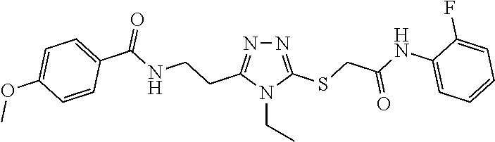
N1=C(SCC(NC2=CC=CC=C2F)=O)N(CC)C(CCNC(C2=CC=C(OC)C=C2)=O)=N1
